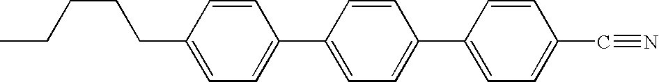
CCCCCC1=CC=C(C2=CC=C(C3=CC=C(C#N)C=C3)C=C2)C=C1
